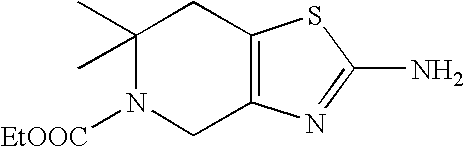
C1(C)(C)N([EtOOC])CC2=C(C1)SC(N)=N2
